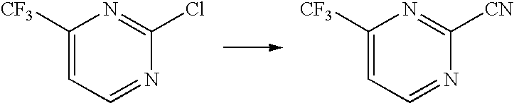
C1([CF3])=CC=NC(Cl)=N1.C1([CF3])=CC=NC([CN])=N1
